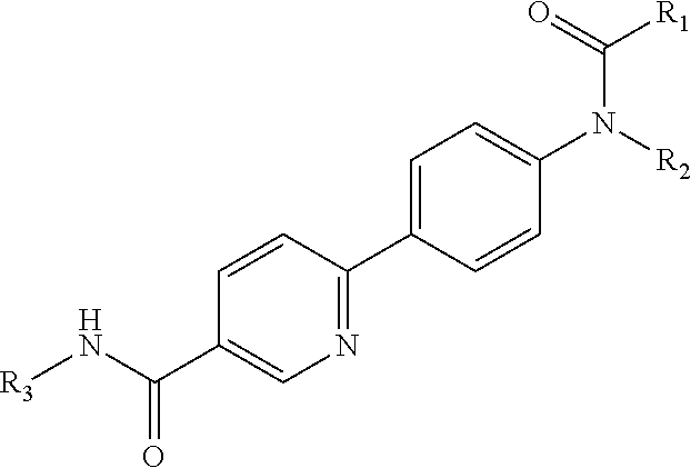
N1=C(C2=CC=C(N([R2])C([R1])=O)C=C2)C=CC(C(N[R3])=O)=C1
